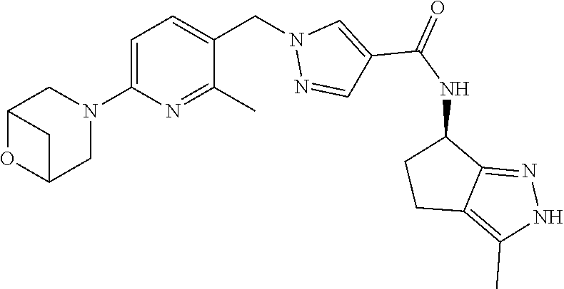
C1=C(N2CC3OC(C2)C3)N=C(C)C(CN2N=CC(C(NC3CCC4=C(C)NN=C34)=O)=C2)=C1
